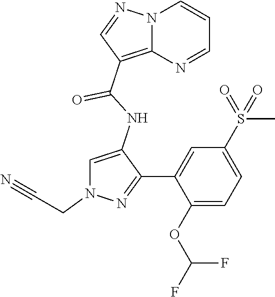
FC(OC1=CC=C(S(=O)(=O)C)C=C1C1=NN(CC#N)C=C1NC(C1=C2N(N=C1)C=CC=N2)=O)F
